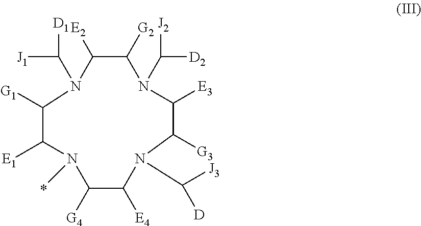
C1([E2])C([G2])N(C([D2])[J2])C([E3])C([G3])N(C([J3])[D])C([E4])C([G4])N(C)C([E1])C([G1])N1C([J1])[D1]
